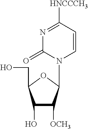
C1(O)C([OCH3])C(N2C=CC([HNCCCH3])=NC2=O)OC1CO
